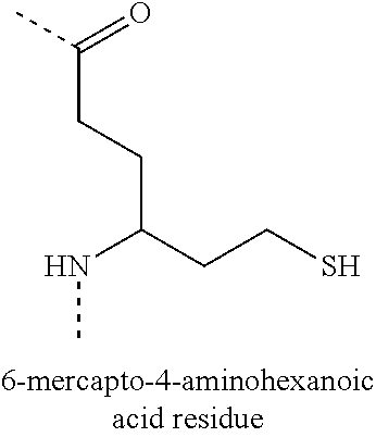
C(CC(CCS)NC)C(C)=O
